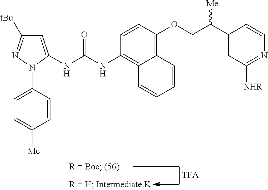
C1=C(NC(NC2=C3C(=C(OCC(C4=CC([NHR])=NC=C4)[Me])C=C2)C=CC=C3)=O)N(C2=CC=C([Me])C=C2)N=C1[tBu]
